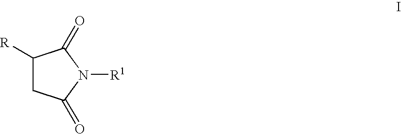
C1([R])CC(=O)N([R1])C1=O
